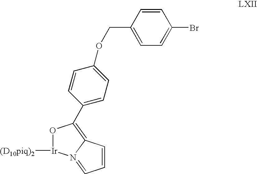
C1=CC2=C(C3=CC=C(OCC4=CC=C(Br)C=C4)C=C3)O[Ir]([(D10piq)2])N2=C1
